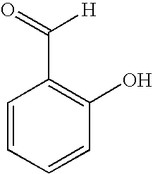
C1=CC=CC(O)=C1C(=O)[H]
